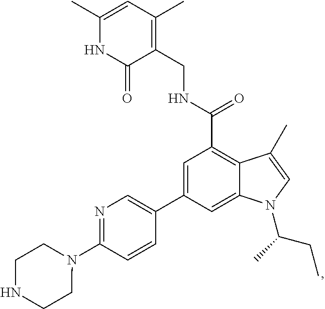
C1=C(C2=CN=C(N3CCNCC3)C=C2)C=C2C(=C1C(NCC1=C(C)C=C(C)NC1=O)=O)C(C)=CN2C(C)CC
